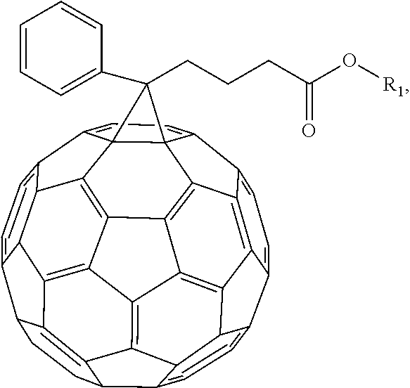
C1=C2C3=C4C(=C1)C1=CC=C5C67C1(C4=C1C4=C3C3C2=C=C=C2C3C3=C4C4=C8C9C(C6=C14)C5=C=C=C9C1CCC2C3=C81)C7(C1=CC=CC=C1)CCCC(O[R1])=O
